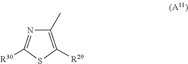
C1(C)=C([R29])SC([R30])=N1
